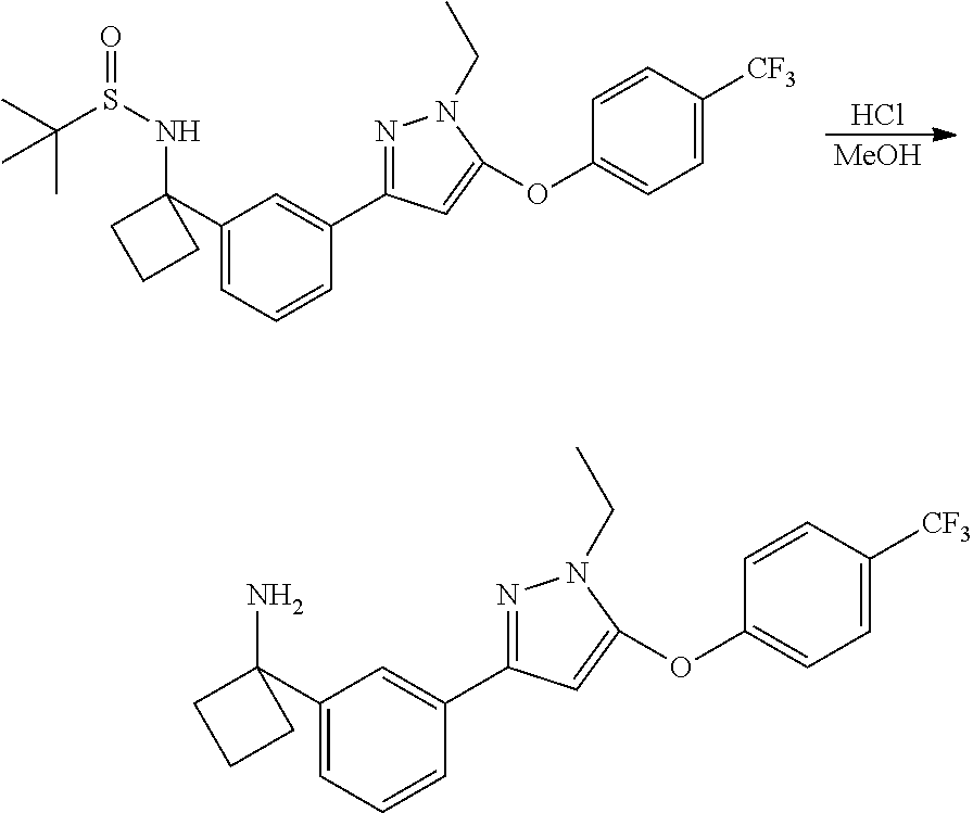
Cl.[MeOH].C1(C2(NS(=O)C(C)(C)C)CCC2)=CC=CC(C2=NN(CC)C(OC3=CC=C([CF3])C=C3)=C2)=C1.C1(C2(N)CCC2)=CC=CC(C2=NN(CC)C(OC3=CC=C([CF3])C=C3)=C2)=C1
